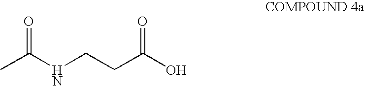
CC(NCCC(O)=O)=O
